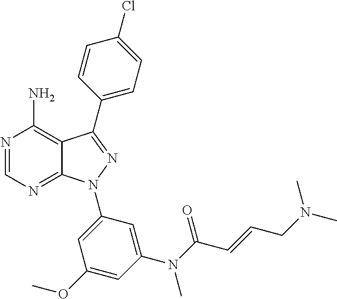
N1=CN=C2C(=C1N)C(C1=CC=C(Cl)C=C1)=NN2C1=CC(OC)=CC(N(C(C=CCN(C)C)=O)C)=C1
